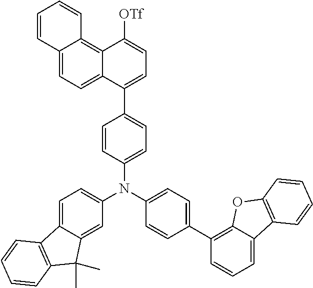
C1=CC2=CC=C3C(=C2C=C1)C([OTf])=CC=C3C1=CC=C(N(C2=CC=C3C(=C2)C(C)(C)C2=C3C=CC=C2)C2=CC=C(C3=C4C(=CC=C3)C3=C(O4)C=CC=C3)C=C2)C=C1
